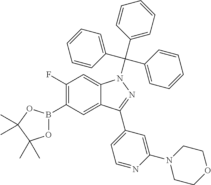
C1(F)=C(B2OC(C)(C)C(C)(C)O2)C=C2C(=C1)N(C(C1=CC=CC=C1)(C1=CC=CC=C1)C1=CC=CC=C1)N=C2C1=CC=NC(N2CCOCC2)=C1
